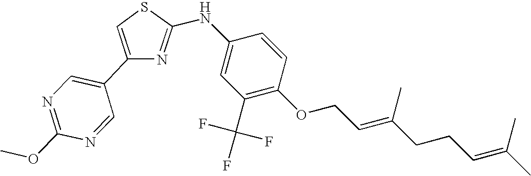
C1(C2=CN=C(OC)N=C2)=CSC(NC2=CC(C(F)(F)F)=C(OCC=C(CCC=C(C)C)C)C=C2)=N1
